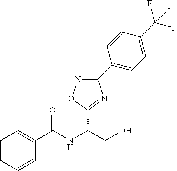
C1=CC=CC(C(NC(CO)C2=NC(C3=CC=C(C(F)(F)F)C=C3)=NO2)=O)=C1
